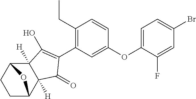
C1C2C3([H])C([H])(C(C1)O2)C(O)=C(C1=C(CC)C=CC(OC2=CC=C(Br)C=C2F)=C1)C3=O
